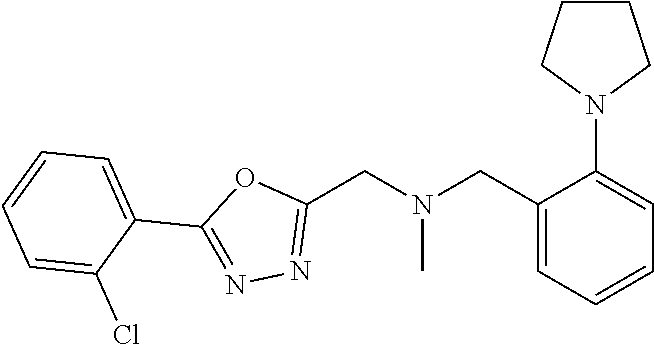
C1(CN(CC2=CC=CC=C2N2CCCC2)C)=NN=C(C2=CC=CC=C2Cl)O1
